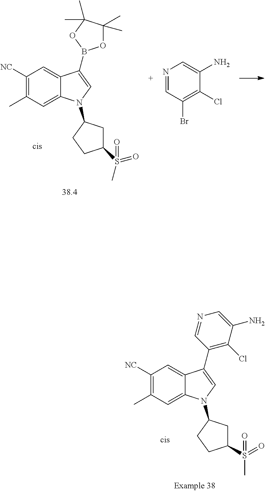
C1([NC])=C(C)C=C2C(=C1)C(B1OC(C)(C)C(C)(C)O1)=CN2C1CC(S(C)(=O)=O)CC1.N1=CC(Br)=C(Cl)C(N)=C1.C1([NC])=C(C)C=C2C(=C1)C(C1=C(Cl)C(N)=CN=C1)=CN2C1CC(S(=O)(C)=O)CC1
